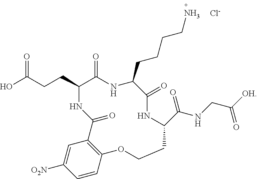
OC(CCC1C(=O)NC(CCCCN)C(=O)NC(C(NCC([OH])=O)=O)CCOC2=C(C(=O)N1)C=C([O2N])C=C2)=O.[Cl-]
